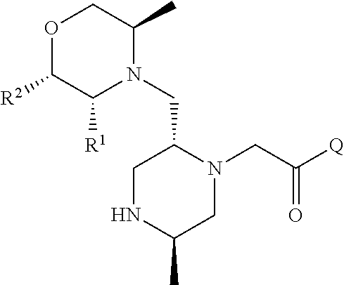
O1C([R2])C([R1])N(CC2CNC(C)CN2CC(=O)[Q])C(C)C1
